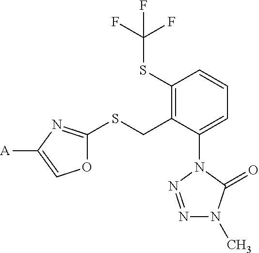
[A]C1=COC(SCC2=C(SC(F)(F)F)C=CC=C2N2N=NN(C)C2=O)=N1
